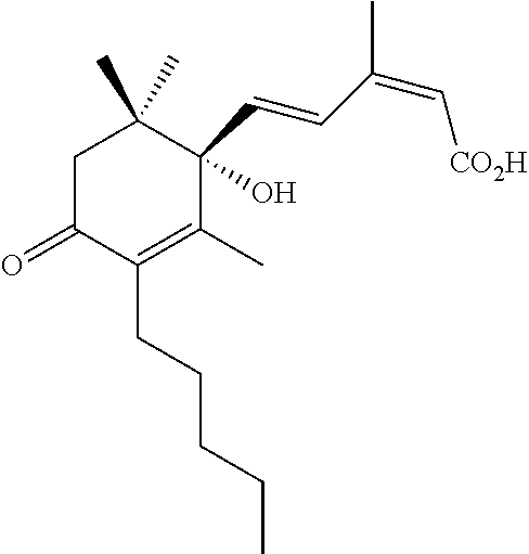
C1C(=O)C(CCCCC)=C(C)C(C=CC(=C[CO2H])C)(O)C1(C)C
